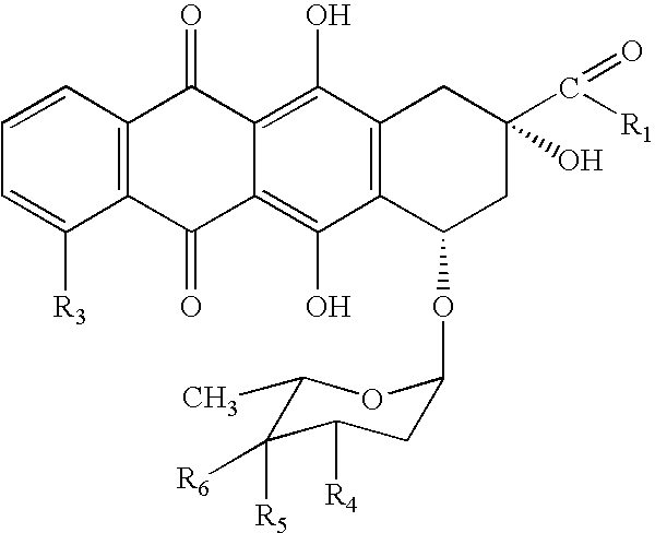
C1=CC2=C(C([R3])=C1)C(=O)C1=C(O)C3=C(C(O)=C1C2=O)CC(C([R1])=O)(O)CC3OC1CC([R4])C([R5])([R6])C(C)O1
